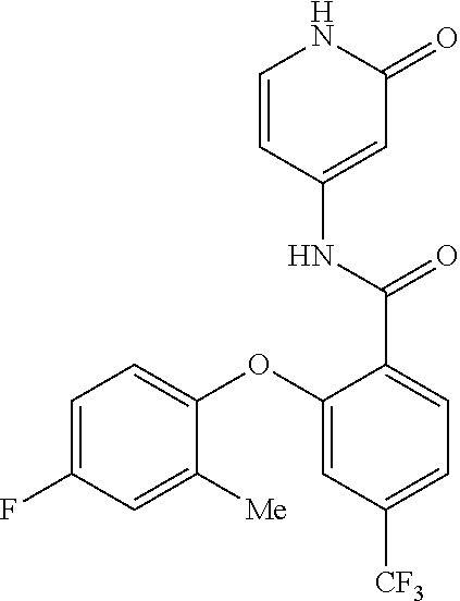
C1=C(F)C=C([Me])C(OC2=CC([CF3])=CC=C2C(=O)NC2=CC(=O)NC=C2)=C1
